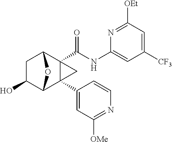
C1C(O)C2C3(C4=CC([OMe])=NC=C4)C(C(NC4=CC([CF3])=CC([OEt])=N4)=O)(C1O2)C3
